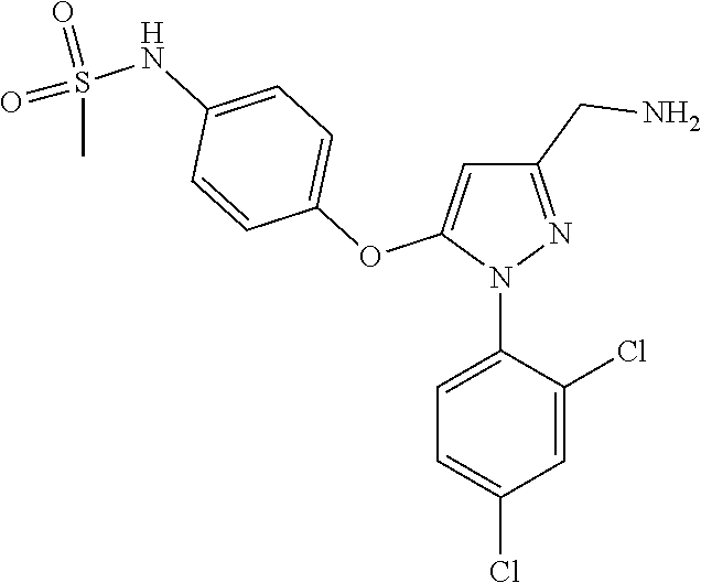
N1(C2=CC=C(Cl)C=C2Cl)N=C(CN)C=C1OC1=CC=C(NS(C)(=O)=O)C=C1
